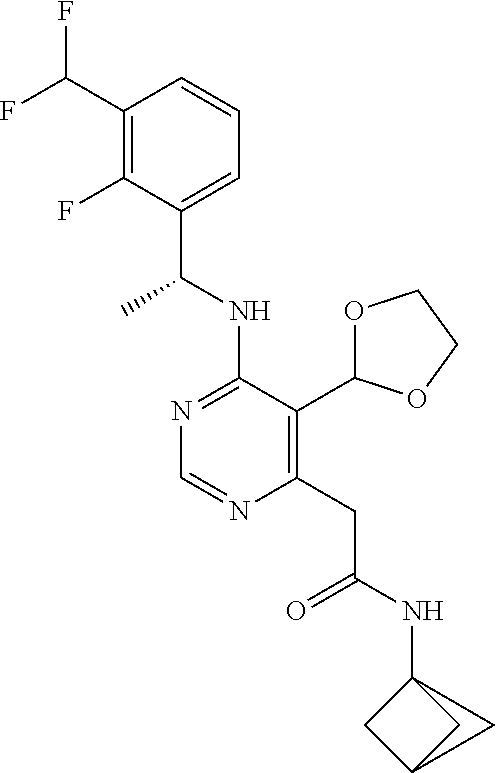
N1=C(NC(C)C2=CC=CC(C(F)F)=C2F)C(C2OCCO2)=C(CC(=O)NC23CC(C2)C3)N=C1
